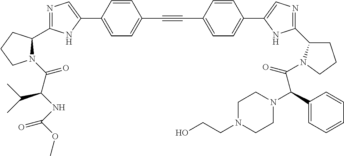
N1=C(C2N(C(C(NC(OC)=O)C(C)C)=O)CCC2)NC(C2=CC=C(C#CC3=CC=C(C4=CN=C(C5CCCN5C(=O)C(C5=CC=CC=C5)N5CCN(CCO)CC5)N4)C=C3)C=C2)=C1
